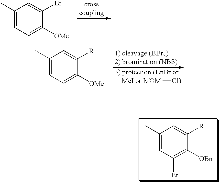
C1(C)=CC=C([OMe])C(Br)=C1.C1(C)=CC(Br)=C([OBn])C([R])=C1.C1(C)=CC=C([OMe])C([R])=C1.[MOM][Cl)]
